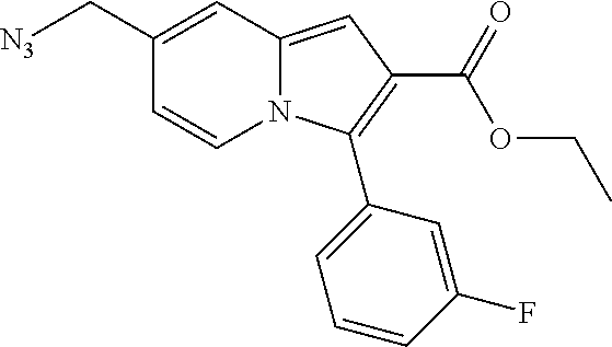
C1(C[N3])=CC2=CC(C(=O)OCC)=C(C3=CC=CC(F)=C3)N2C=C1
